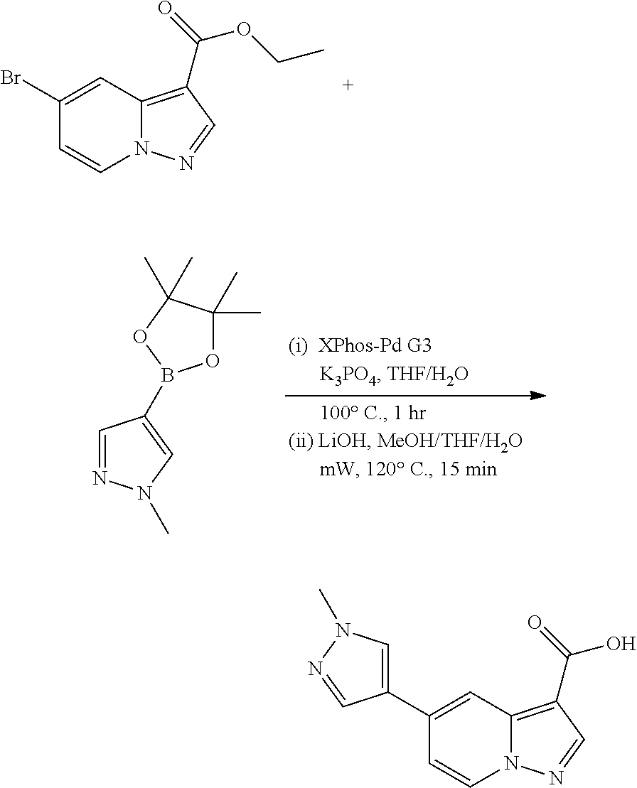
C1(Br)=CC2=C(C(=O)OCC)C=NN2C=C1.C1=NN(C)C=C1B1OC(C)(C)C(C)(C)O1.C1(C2=CN(C)N=C2)=CC2=C(C(=O)O)C=NN2C=C1
